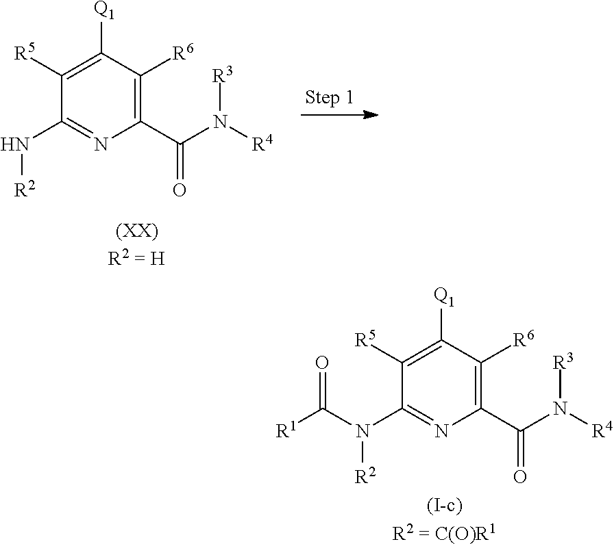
C1([R5])=C([Q1])C([R6])=C(C(N([R4])[R3])=O)N=C1N[R2].[(XX)R2 = H].C1([R5])=C([Q1])C([R6])=C(C(N([R4])[R3])=O)N=C1N([R2])C([R1])=O.[(I-c)R2 = C(O)R1]
